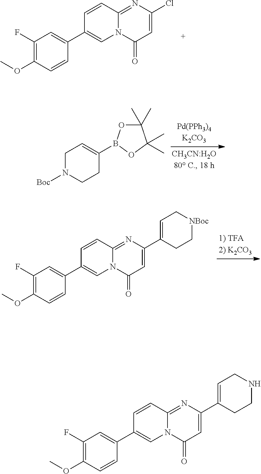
C1(Cl)=CC(=O)N2C(=N1)C=CC(C1=CC(F)=C(OC)C=C1)=C2.C1N([Boc])CCC(B2OC(C)(C)C(C)(C)O2)=C1.C1(C2=CC[NBoc]CC2)=CC(=O)N2C(=N1)C=CC(C1=CC(F)=C(OC)C=C1)=C2.C1(C2=CCNCC2)=CC(=O)N2C(=N1)C=CC(C1=CC(F)=C(OC)C=C1)=C2
